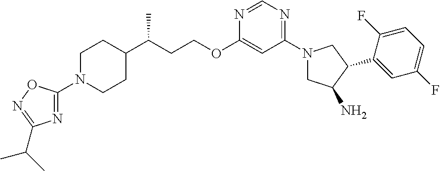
C1(N2CC(N)C(C3=CC(F)=CC=C3F)C2)=NC=NC(OCCC(C2CCN(C3=NC(C(C)C)=NO3)CC2)C)=C1
